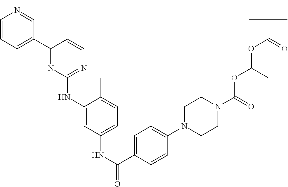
C1=CC=C(C2=NC(NC3=CC(NC(=O)C4=CC=C(N5CCN(C(=O)OC(OC(C(C)(C)C)=O)C)CC5)C=C4)=CC=C3C)=NC=C2)C=N1
